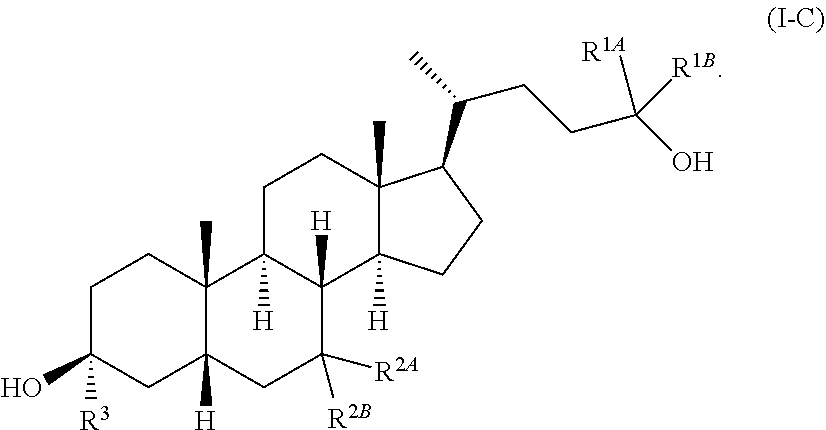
C1C([R3])(O)CC2([H])C(C)(C1)C1([H])C([H])(C([R2A])([R2B])C2)C2([H])C(C)(CC1)C(C(C)CCC(O)([R1A])[R1B])CC2
